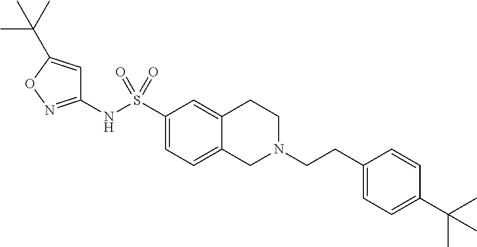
C1(NS(C2=CC=C3C(=C2)CCN(CCC2=CC=C(C(C)(C)C)C=C2)C3)(=O)=O)=NOC(C(C)(C)C)=C1
